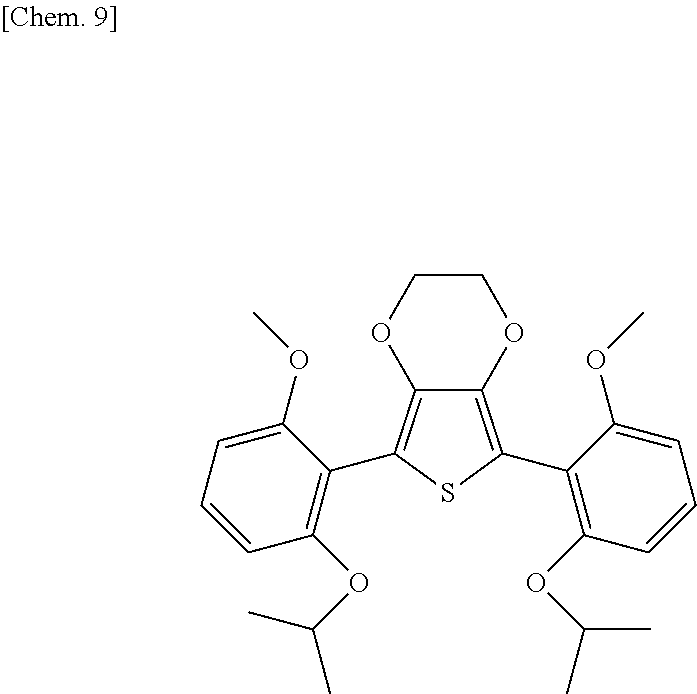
C12=C(C3=C(OC(C)C)C=CC=C3OC)SC(C3=C(OC(C)C)C=CC=C3OC)=C1OCCO2
